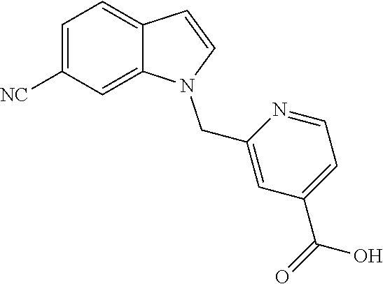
C1=C([NC])C=C2C(=C1)C=CN2CC1=CC(C(=O)O)=CC=N1
